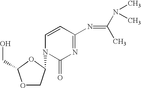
O1CC(N2C(=O)N=C(N=C(C)N(C)C)C=C2)OC1CO
